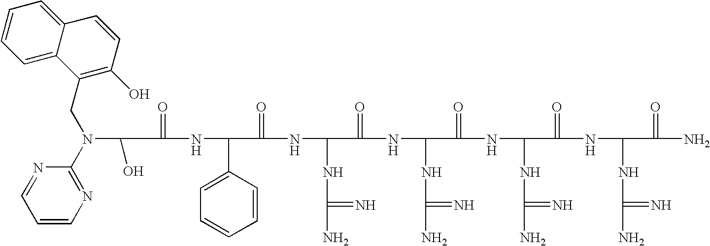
C(=O)(NC(C1=CC=CC=C1)C(=O)NC(NC(N)=N)C(=O)NC(NC(N)=N)C(=O)NC(NC(N)=N)C(=O)NC(NC(N)=N)C(=O)N)C(O)N(C1=NC=CC=N1)CC1=C(O)C=CC2=CC=CC=C12
